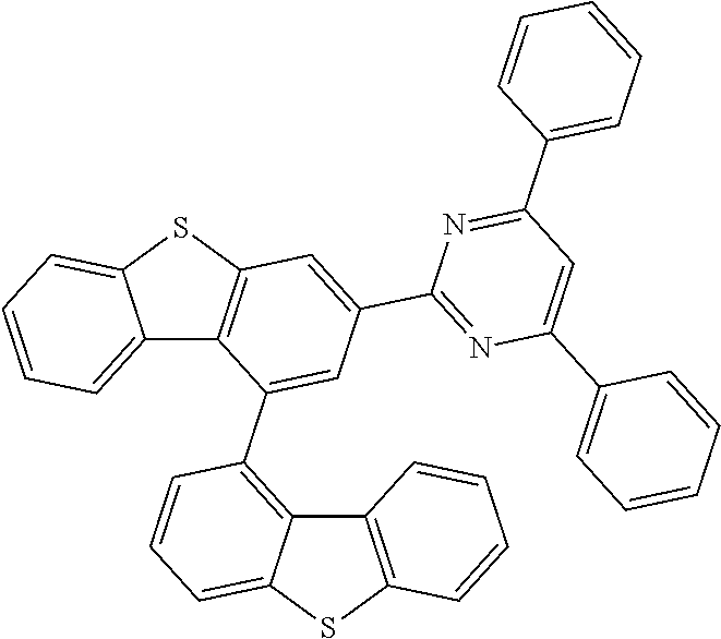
C12=CC=CC=C1SC1=C2C(C2=C3C(=CC=C2)SC2=C3C=CC=C2)=CC(C2=NC(C3=CC=CC=C3)=CC(C3=CC=CC=C3)=N2)=C1
